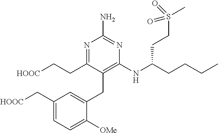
C1=C(C[HOOC])C=C(CC2=C(NC(CCCC)CCS(C)(=O)=O)N=C(N)N=C2CC[HOOC])C([OMe])=C1
